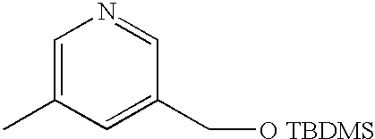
C1=C(C)C=C(C[O TBDMS])C=N1
